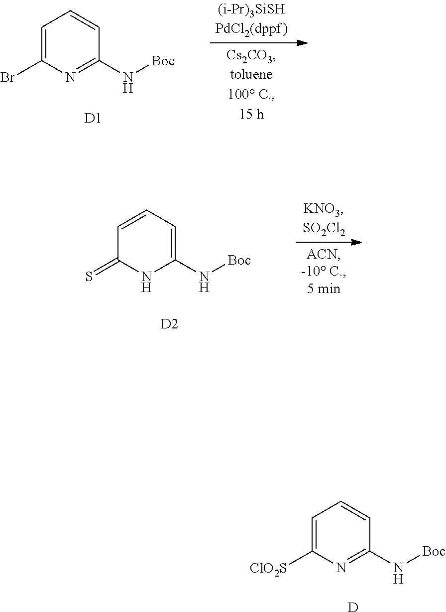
C1=C(Br)N=C(N[Boc])C=C1.[D1].C1=CC=C(N[Boc])NC1=S.[D2].C1=C([ClO2S])N=C(N[Boc])C=C1.[D]
